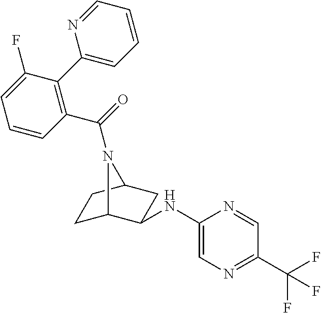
C1=CC(C(=O)N2C3CCC2CC3NC2=CN=C(C(F)(F)F)C=N2)=C(C2=CC=CC=N2)C(F)=C1
